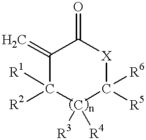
C1(=C)C([R2])([R1])C([R3])([R4])C([R6])([R5])[X]C1=O
